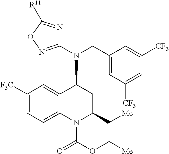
[F3C]C1=CC=C2C(=C1)C(N(CC1=CC([CF3])=CC([CF3])=C1)C1=NOC([R11])=N1)CC(C[Me])N2C(=O)OC[Me]
